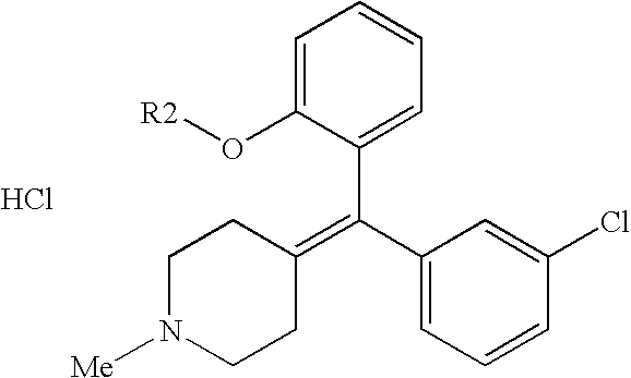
C1=C(O[R2])C(C(C2=CC=CC(Cl)=C2)=C2CCN([Me])CC2)=CC=C1.Cl
